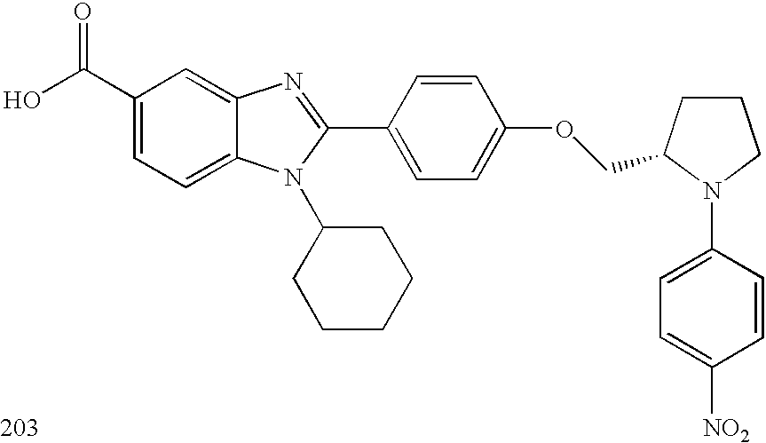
OC(C1=CC=C2C(=C1)N=C(C1=CC=C(OCC3CCCN3C3=CC=C([NO2])C=C3)C=C1)N2C1CCCCC1)=O
